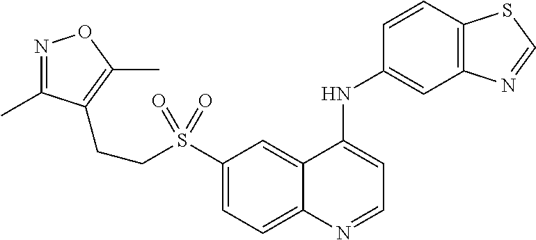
C1(S(=O)(=O)CCC2=C(C)ON=C2C)=CC=C2C(=C1)C(NC1=CC3=C(C=C1)SC=N3)=CC=N2
